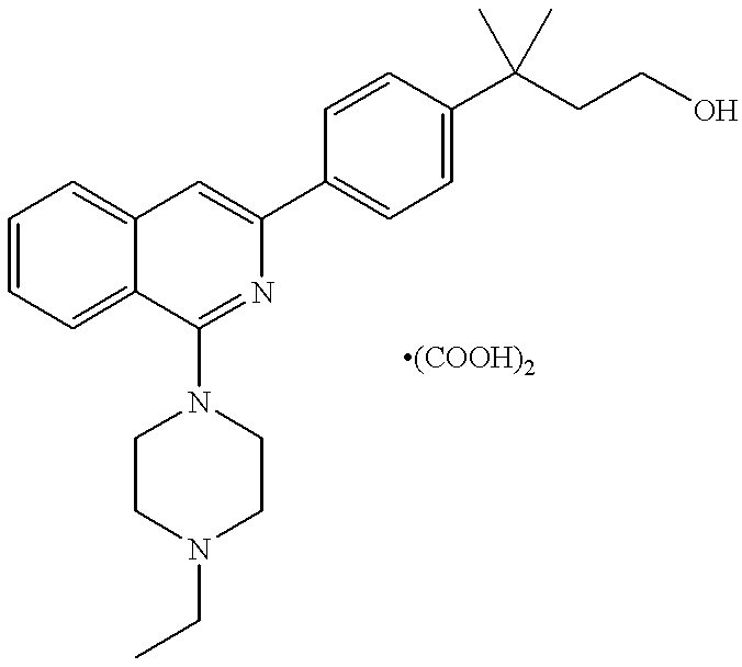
C1=CC=C2C(=C1)C=C(C1=CC=C(C(CCO)(C)C)C=C1)N=C2N1CCN(CC)CC1
